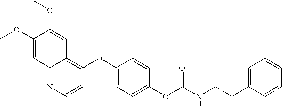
COC1=CC2=NC=CC(OC3=CC=C(OC(NCCC4=CC=CC=C4)=O)C=C3)=C2C=C1OC
